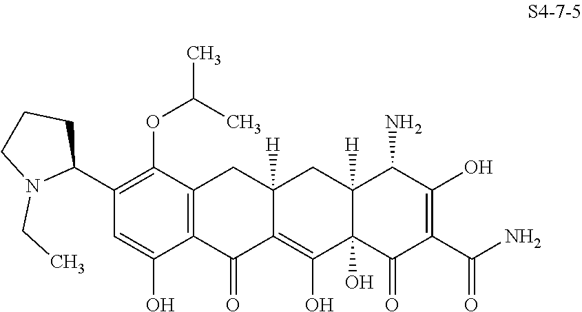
C1(C2CCCN2CC)=C(OC(C)C)C2=C(C(O)=C1)C(=O)C1=C(O)C3(O)C([H])(CC1([H])C2)C(N)C(O)=C(C(N)=O)C3=O
